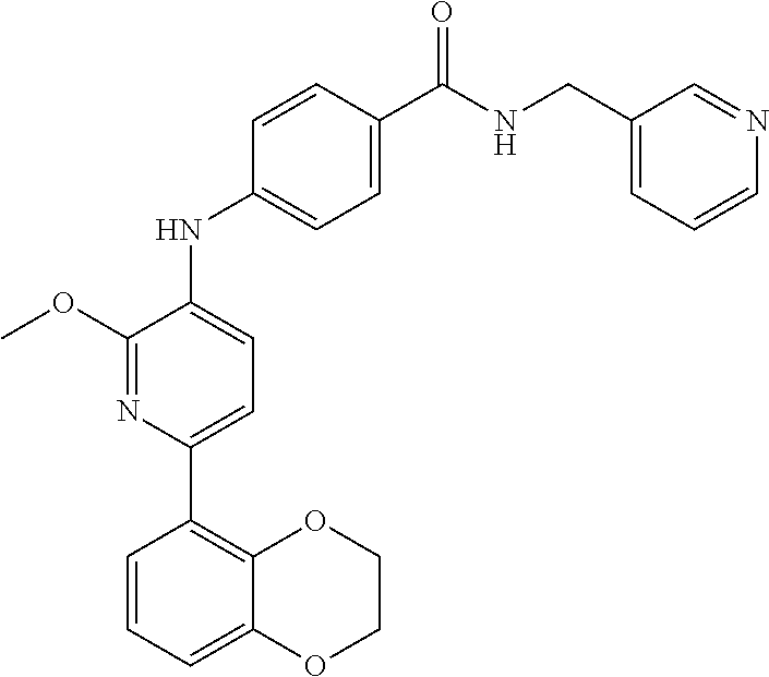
C1COC2=CC=CC(C3=CC=C(NC4=CC=C(C(NCC5=CC=CN=C5)=O)C=C4)C(OC)=N3)=C2O1
